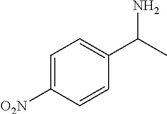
C1=CC(C(C)N)=CC=C1[O2N]
